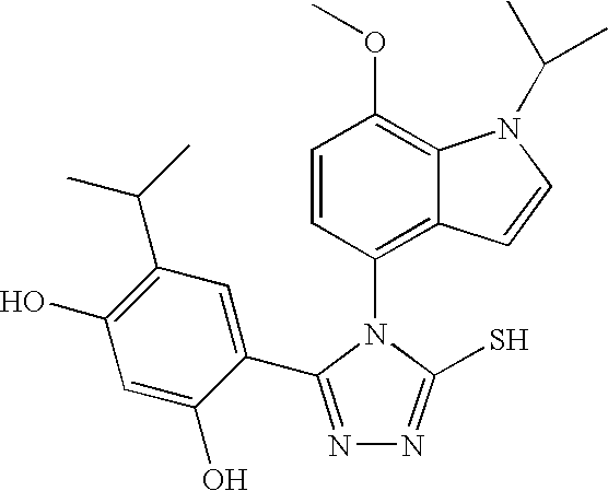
C1=CC(N2C(S)=NN=C2C2=CC(C(C)C)=C(O)C=C2O)=C2C(=C1OC)N(C(C)C)C=C2
